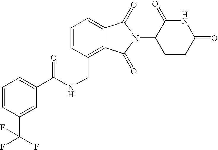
C(C1=C2C(=CC=C1)C(=O)N(C1CCC(=O)NC1=O)C2=O)NC(C1=CC=CC(C(F)(F)F)=C1)=O
